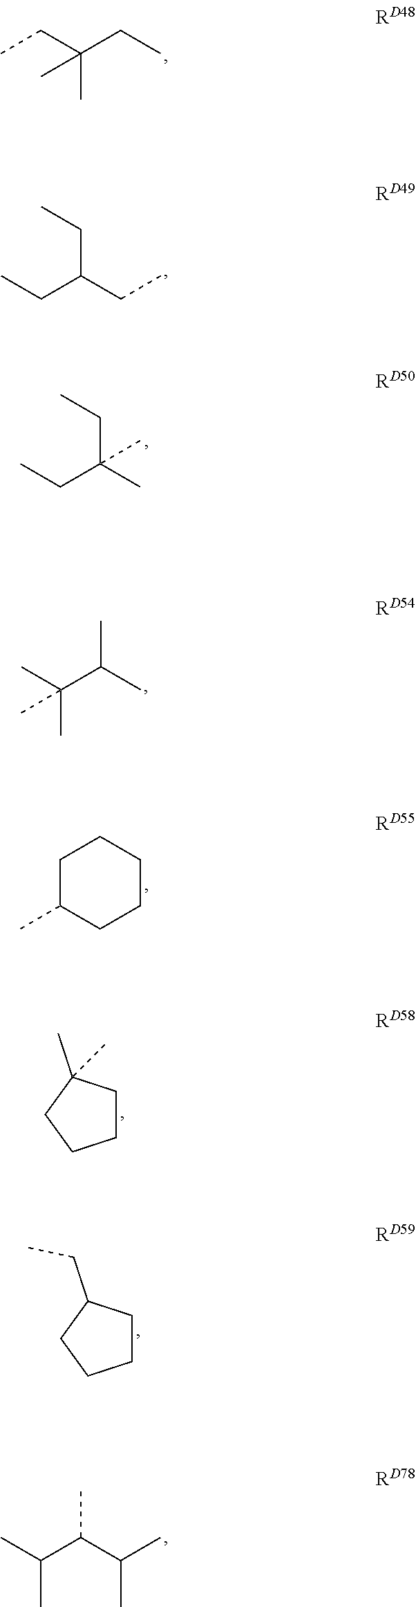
CCC(CC)(C)C.C(C(CC)CC)C.C(C(C)(C)CC)C.CC(C(C)C)(C)C.C1C(C)CCCC1.C1CC(C)(C)CC1.C1CC(CC)CC1.CC(C(C(C)C)C)C
